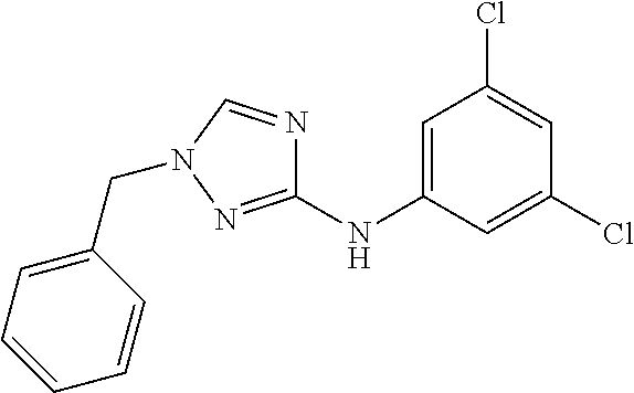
C1=C(NC2=NN(CC3=CC=CC=C3)C=N2)C=C(Cl)C=C1Cl
